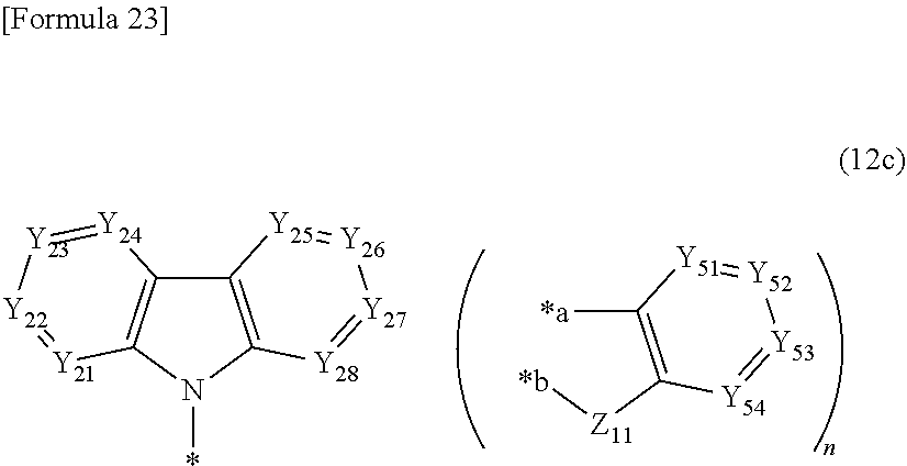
C12=C(N(*)C3=C1[Y24]=[Y23][Y22]=[Y21]3)[Y28]=[Y27][Y26]=[Y25]2.C1([*a])=C([Z11][*b])[Y54]=[Y53][Y52]=[Y51]1
